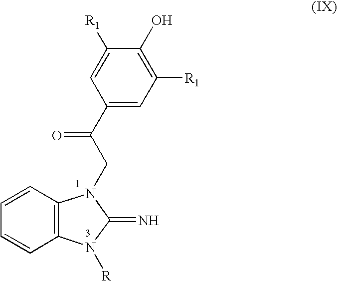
C1=CC=CC2=C1N(CC(C1=CC([R1])=C(O)C([R1])=C1)=O)C(=N)N2[R]
